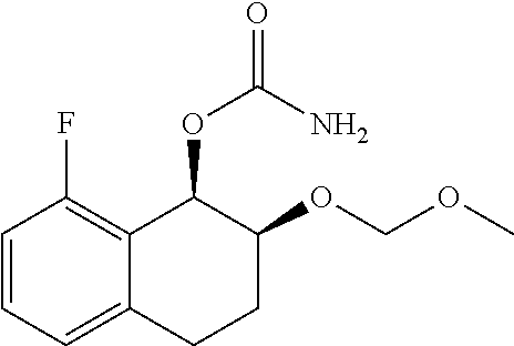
C1=CC=C2C(=C1F)C(OC(N)=O)C(OCOC)CC2
